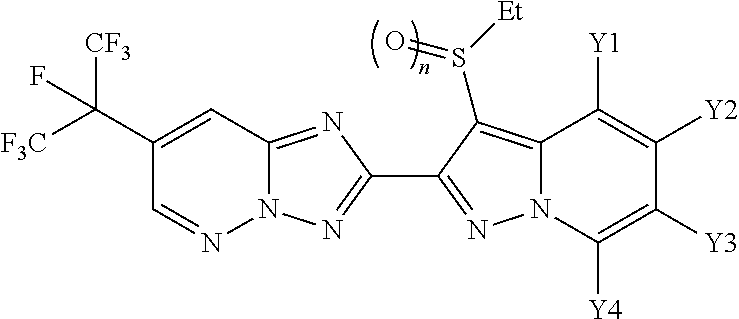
N12C(=NC(C3=NN4C(=C3S([Et])=O)C([Y1])=C([Y2])C([Y3])=C4[Y4])=N1)C=C(C([F3C])([CF3])F)C=N2
